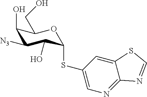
C1(SC2C(O)C([N3])C(O)C(CO)O2)=CN=C2C(=C1)SC=N2
